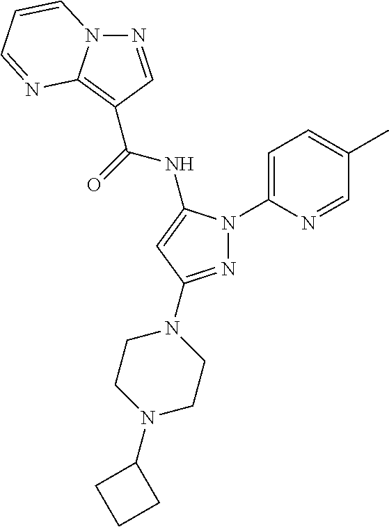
N1=CC(C(=O)NC2=CC(N3CCN(C4CCC4)CC3)=NN2C2=CC=C(C)C=N2)=C2N1C=CC=N2
